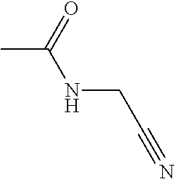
CC(=O)NCC#N
